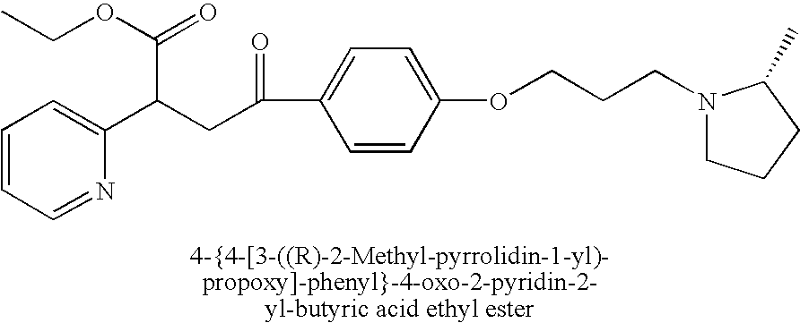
C1=CC=NC(C(CC(=O)C2=CC=C(OCCCN3CCCC3C)C=C2)C(=O)OCC)=C1
